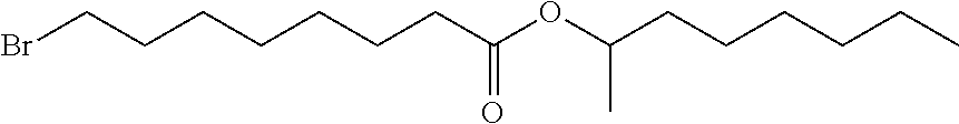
C(C(OC(CCCCCCCBr)=O)C)CCCCC
